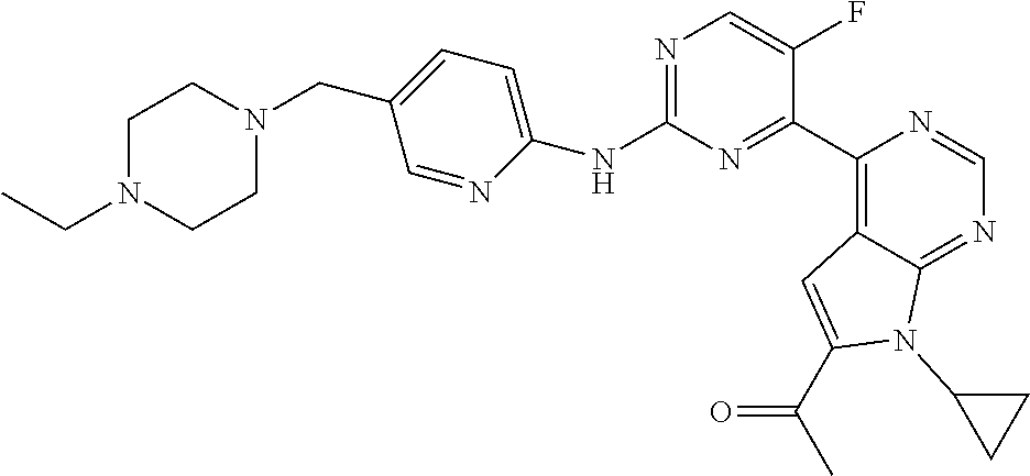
C1(NC2=NC=C(F)C(C3=C4C(=NC=N3)N(C3CC3)C(C(=O)C)=C4)=N2)=CC=C(CN2CCN(CC)CC2)C=N1
